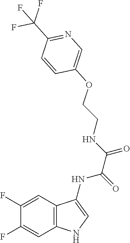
C1(OCCNC(C(NC2=CNC3=C2C=C(F)C(F)=C3)=O)=O)=CN=C(C(F)(F)F)C=C1
